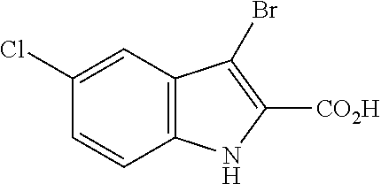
C1(Cl)=CC2=C(C=C1)NC([CO2H])=C2Br
